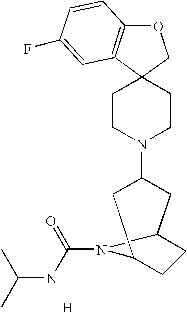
O1C2=C(C3(C1)CCN(C1CC4CCC(C1)N4C(=O)NC(C)C)CC3)C=C(F)C=C2.[H]
